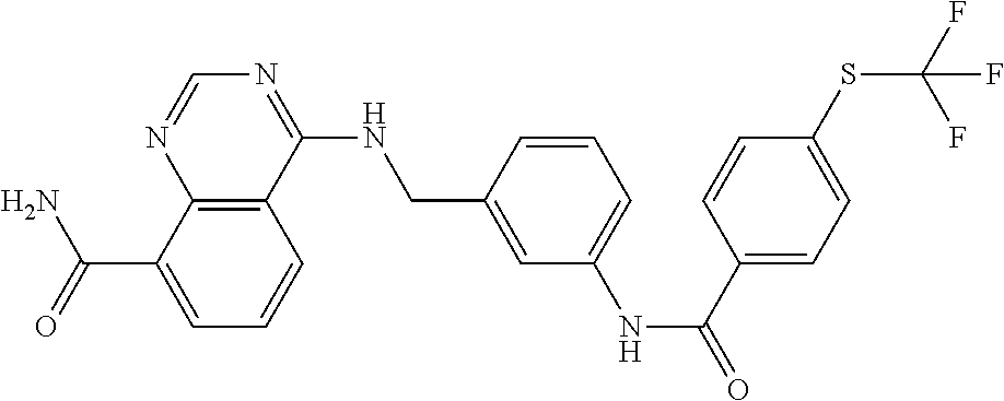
C(C1=CC=CC2=C1N=CN=C2NCC1=CC(NC(=O)C2=CC=C(SC(F)(F)F)C=C2)=CC=C1)(N)=O
